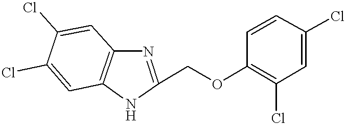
N1C(COC2=C(Cl)C=C(Cl)C=C2)=NC2=C1C=C(Cl)C(Cl)=C2
